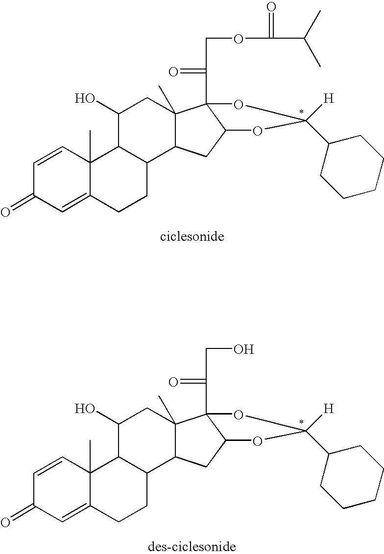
C1=CC2(C)C(=CC1=O)CCC1C2C(O)CC2(C)C1CC1C2(C(=O)COC(C(C)C)=O)OC(C2CCCCC2)([H])O1.C1=CC2(C)C(=CC1=O)CCC1C2C(O)CC2(C)C1CC1C2(C(=O)CO)OC(C2CCCCC2)([H])O1
